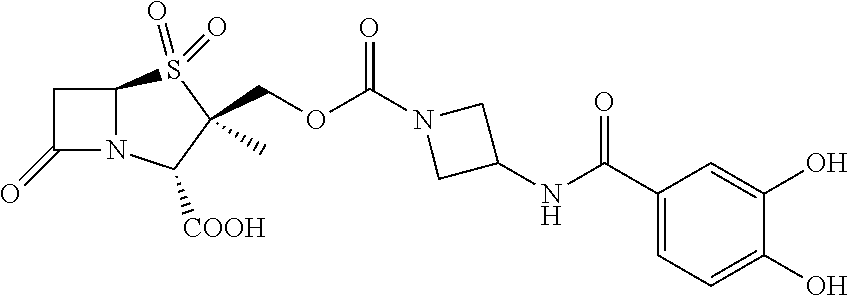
C1C(=O)N2C1S(=O)(=O)C(C)(COC(N1CC(NC(C3=CC=C(O)C(O)=C3)=O)C1)=O)C2[COOH]
